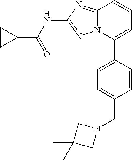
C12=NC(NC(C3CC3)=O)=NN1C(C1=CC=C(CN3CC(C)(C)C3)C=C1)=CC=C2
